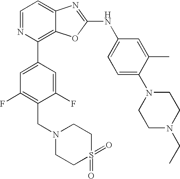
C1=NC(C2=CC(F)=C(CN3CCS(=O)(=O)CC3)C(F)=C2)=C2C(=C1)N=C(NC1=CC=C(N3CCN(CC)CC3)C(C)=C1)O2
